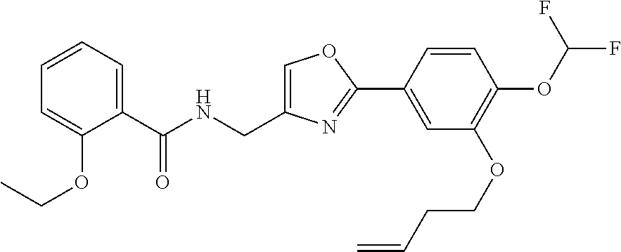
C1=C(CNC(C2=CC=CC=C2OCC)=O)N=C(C2=CC(OCCC=C)=C(OC(F)F)C=C2)O1
